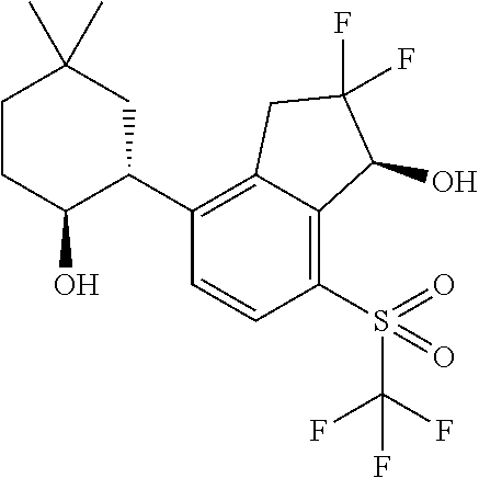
C1(C2=C3C(=C(S(=O)(=O)C(F)(F)F)C=C2)C(O)C(F)(F)C3)CC(C)(C)CCC1O
